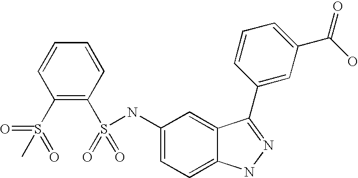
C1=CC=CC(S(=O)(=O)NC2=CC=C3C(=C2)C(C2=CC(C(O)=O)=CC=C2)=NN3)=C1S(=O)(C)=O
